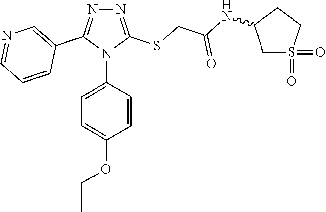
N1=C(SCC(NC2CS(=O)(=O)CC2)=O)N(C2=CC=C(OCC)C=C2)C(C2=CN=CC=C2)=N1
